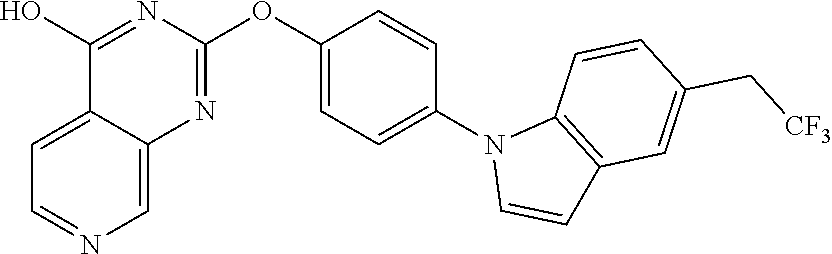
C12=CC=NC=C1N=C(OC1=CC=C(N3C=CC4=C3C=CC(C[CF3])=C4)C=C1)N=C2O
